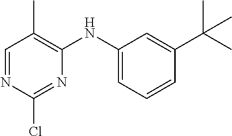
C1=NC(Cl)=NC(NC2=CC=CC(C(C)(C)C)=C2)=C1C
